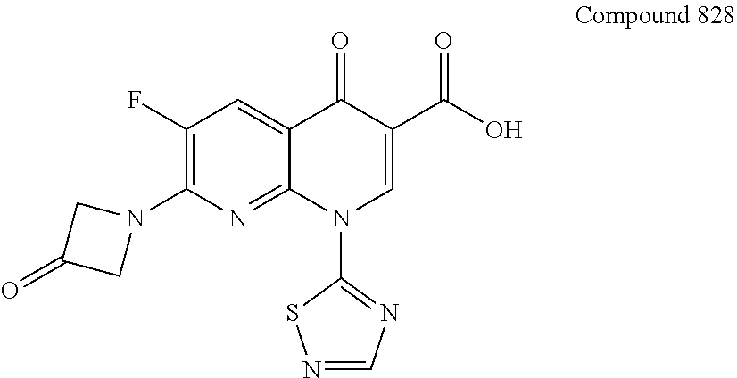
N1=CN=C(N2C=C(C(O)=O)C(=O)C3=CC(F)=C(N4CC(=O)C4)N=C23)S1
